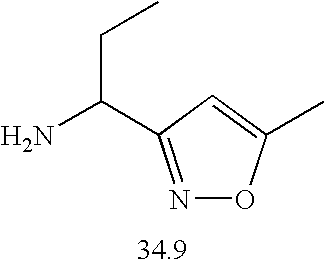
NC(CC)C1=NOC(C)=C1
